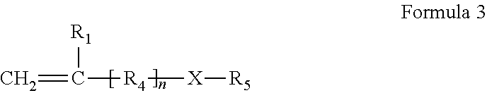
C=C([R1])[R4][X][R5]
